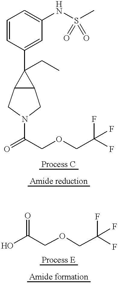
C1=CC(C2(CC)C3C2CN(C(=O)COCC(F)(F)F)C3)=CC(NS(C)(=O)=O)=C1.OC(COCC(F)(F)F)=O
